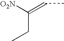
[O2N]C(=CC)CC
